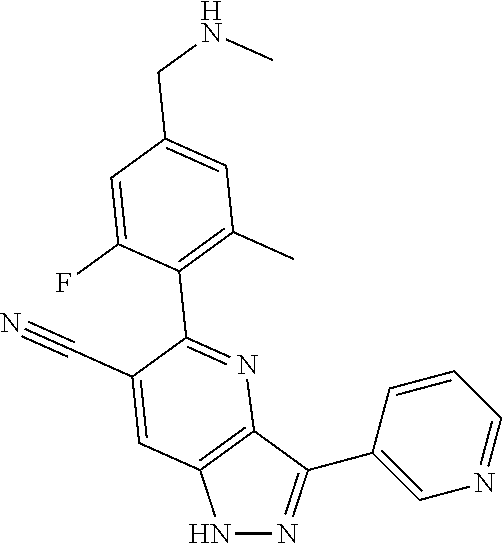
N1N=C(C2=CN=CC=C2)C2=C1C=C(C#N)C(C1=C(C)C=C(CNC)C=C1F)=N2
